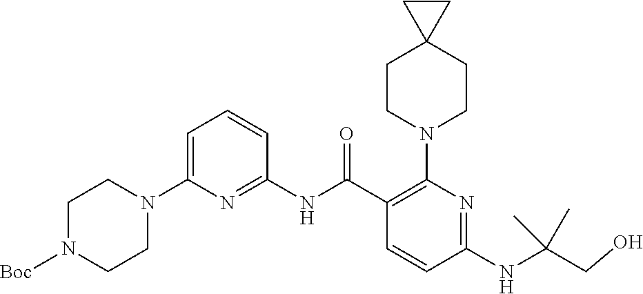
C1(NC(C2=C(N3CCC4(CC3)CC4)N=C(NC(CO)(C)C)C=C2)=O)=NC(N2CCN([Boc])CC2)=CC=C1
